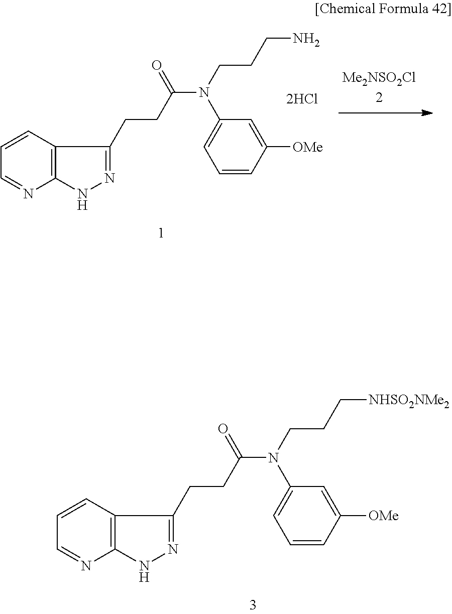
C12=C(C=CC=N1)C(CCC(N(CCCN)C1=CC=CC([OMe])=C1)=O)=NN2.C12=C(C=CC=N1)C(CCC(N(CCC[NHSO2NMe2])C1=CC=CC([OMe])=C1)=O)=NN2
